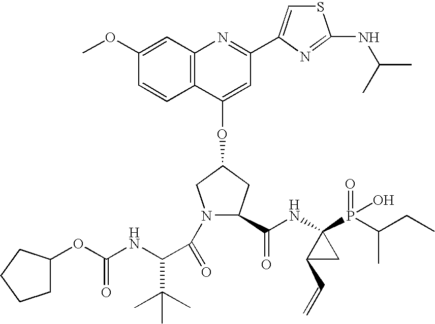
C12=C(C=C(OC)C=C1)N=C(C1=CSC(NC(C)C)=N1)C=C2OC1CC(C(NC2(P(=O)(O)C(C)CC)C(C=C)C2)=O)N(C(=O)C(NC(=O)OC2CCCC2)C(C)(C)C)C1
